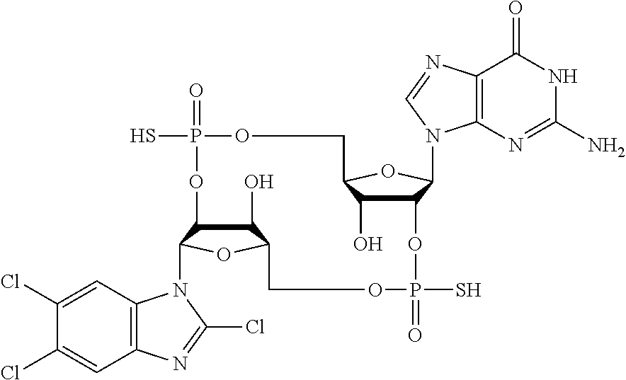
C1(O)C2C(N3C4=C(C=C(Cl)C(Cl)=C4)N=C3Cl)OC1COP(=O)(S)OC1C(O)C(OC1N1C3=C(C(=O)NC(N)=N3)N=C1)COP(=O)(S)O2
